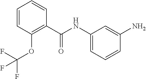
C1=CC(OC(F)(F)F)=C(C(=O)NC2=CC=CC(N)=C2)C=C1
